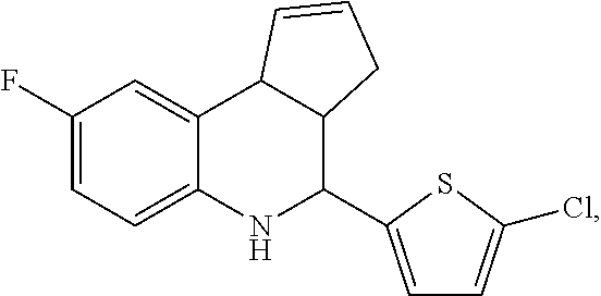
C1(F)=CC=C2C(=C1)C1C(C(C3=CC=C(Cl)S3)N2)CC=C1
